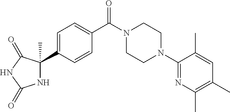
N1C(C2=CC=C(C(N3CCN(C4=NC(C)=C(C)C=C4C)CC3)=O)C=C2)(C)C(=O)NC1=O
